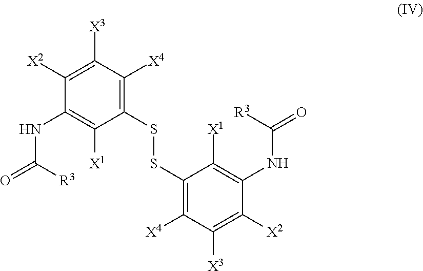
C1(SSC2=C([X4])C([X3])=C([X2])C(NC(=O)[R3])=C2[X1])=C([X4])C([X3])=C([X2])C(NC(=O)[R3])=C1[X1]
